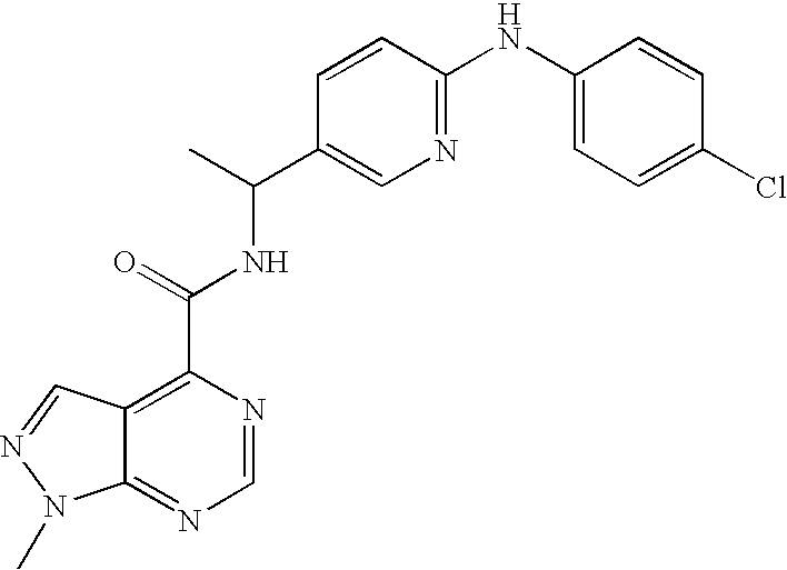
C12=NC=NC(C(=O)NC(C3=CN=C(NC4=CC=C(Cl)C=C4)C=C3)C)=C1C=NN2C
